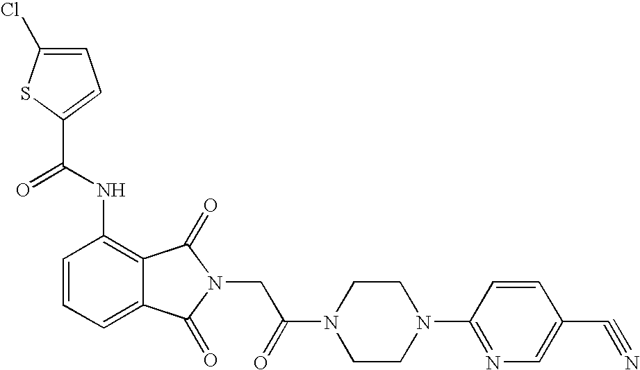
C1=C(Cl)SC(C(NC2=C3C(=CC=C2)C(=O)N(CC(N2CCN(C4=NC=C(C#N)C=C4)CC2)=O)C3=O)=O)=C1
